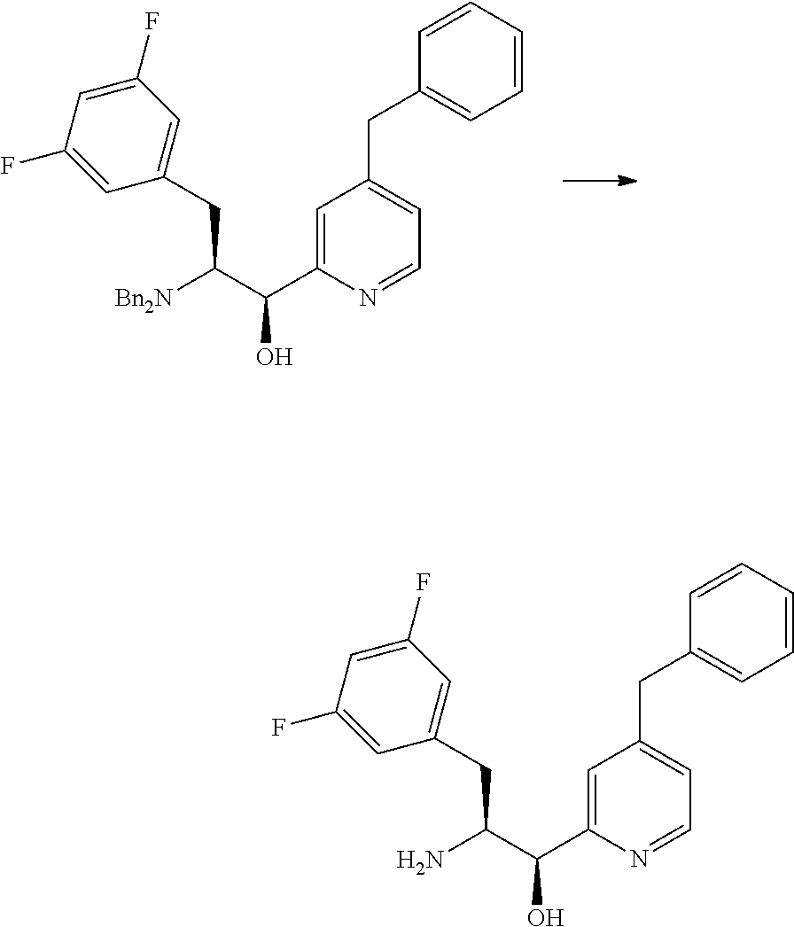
N1=CC=C(CC2=CC=CC=C2)C=C1C(C([Bn2N])CC1=CC(F)=CC(F)=C1)O.N1=CC=C(CC2=CC=CC=C2)C=C1C(C(N)CC1=CC(F)=CC(F)=C1)O
